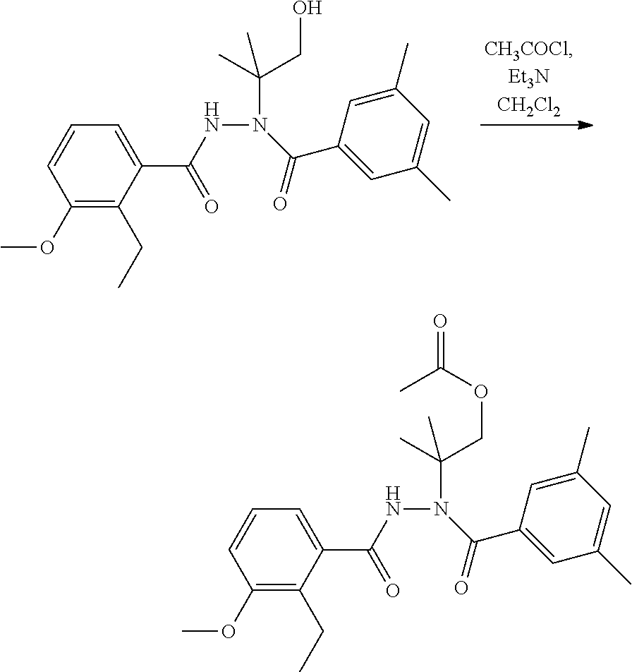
C1(OC)=C(CC)C(C(NN(C(CO)(C)C)C(C2=CC(C)=CC(C)=C2)=O)=O)=CC=C1.C1(OC)=C(CC)C(C(NN(C(COC(C)=O)(C)C)C(C2=CC(C)=CC(C)=C2)=O)=O)=CC=C1
